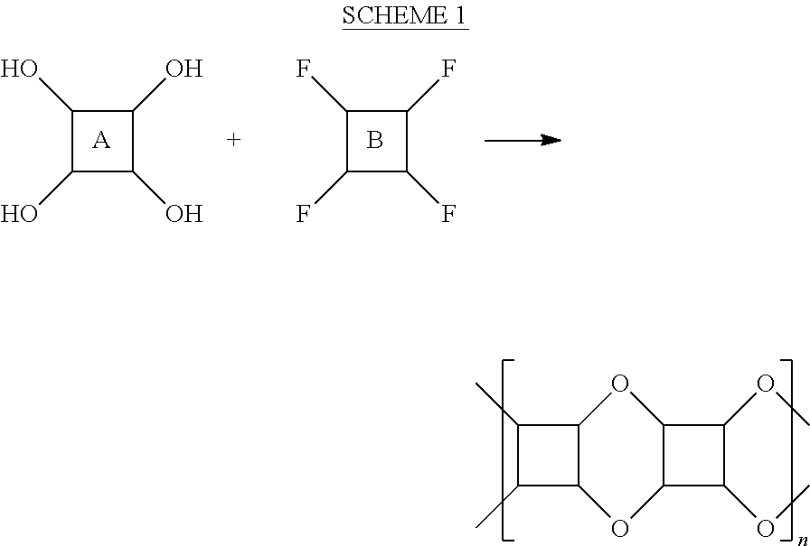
C1(C)C2C(C1C)OC1C(C(OC)C1OC)O2.C1(O)C(O)C(O)C1O.[A].C1(F)C(F)C(F)C1F.B
